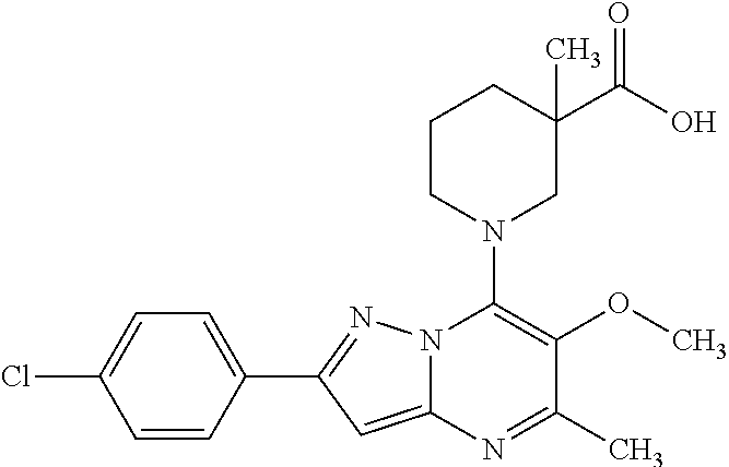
C1=C(C2=NN3C(=C2)N=C(C)C(OC)=C3N2CC(C(O)=O)(C)CCC2)C=CC(Cl)=C1
